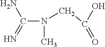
NC(N(CC(O)=O)C)=N
